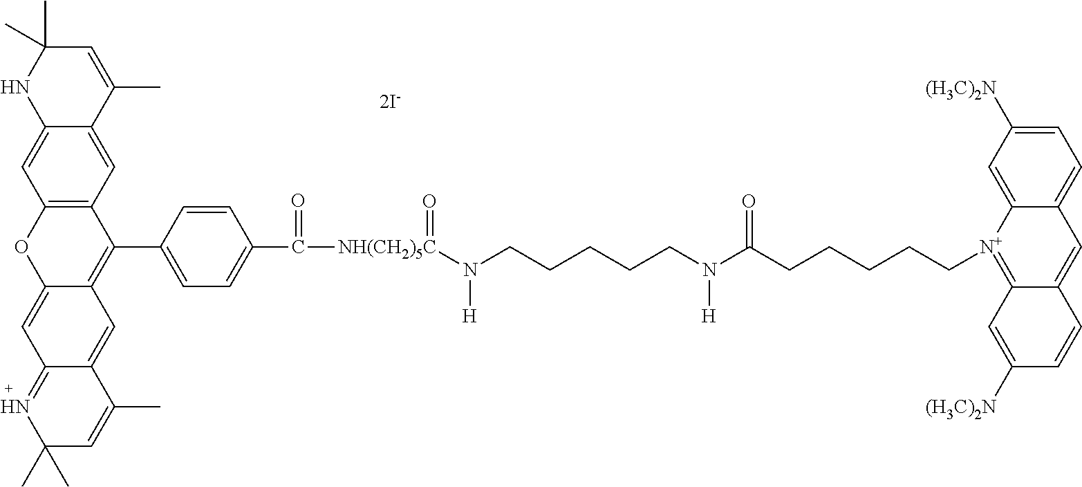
C12=CC3=C(C=C1C(C)=CC(C)(C)N2)C(C1=CC=C(C([NH(CH2)5C](N(CCCCCN(C(CCCCC[N+]2=C4C(=CC5=CC=C([(H3C)2N])C=C25)C=CC([(H3C)2N])=C4)=O)[H])[H])=O)=O)C=C1)=C1C(=CC2=NC(C)(C)C=C(C)C2=C1)O3
